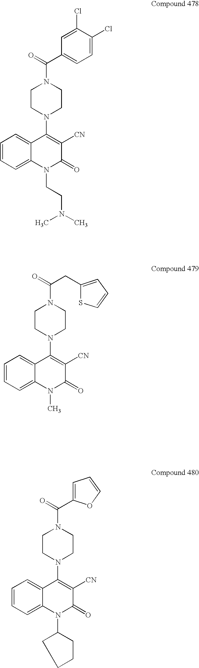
C(=O)(N1CCN(C2=C([CN])C(=O)N(CCN(C)C)C3=CC=CC=C23)CC1)C1=CC=C(Cl)C(Cl)=C1.C(=O)(N1CCN(C2=C([CN])C(=O)N(C)C3=CC=CC=C23)CC1)CC1=CC=CS1.C(=O)(N1CCN(C2=C([CN])C(=O)N(C3CCCC3)C3=CC=CC=C23)CC1)C1=CC=CO1
